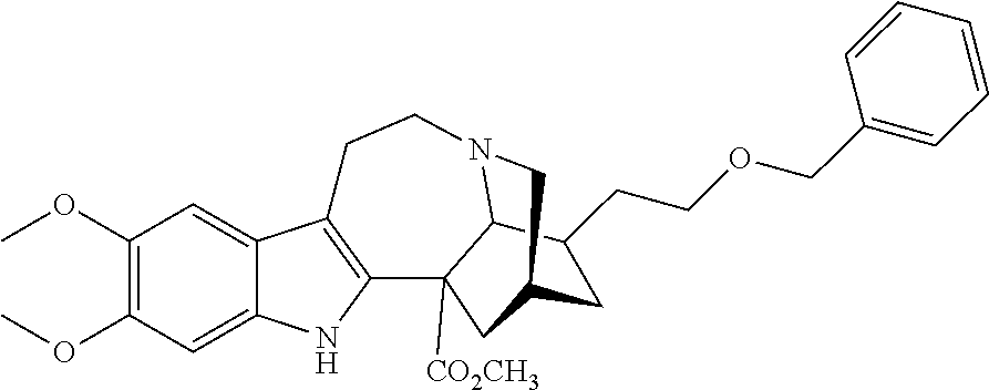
C1(OC)=C(OC)C=C2C(=C1)C1=C(N2)C2([CO2CH3])C3N(CC1)CC(C2)CC3CCOCC1=CC=CC=C1
